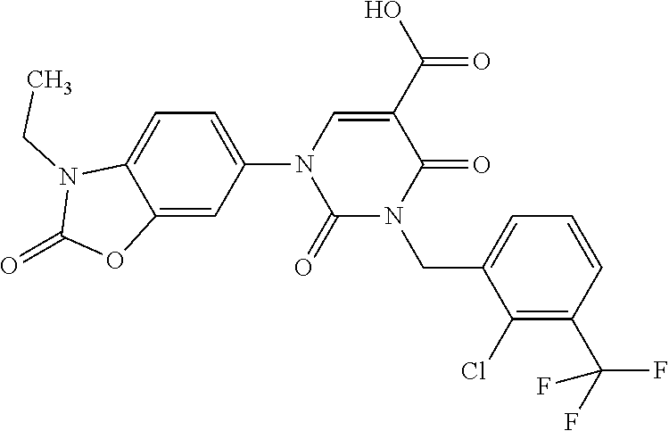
C1=C(N2C(=O)N(CC3=CC=CC(C(F)(F)F)=C3Cl)C(=O)C(C(O)=O)=C2)C=C2C(=C1)N(CC)C(=O)O2
